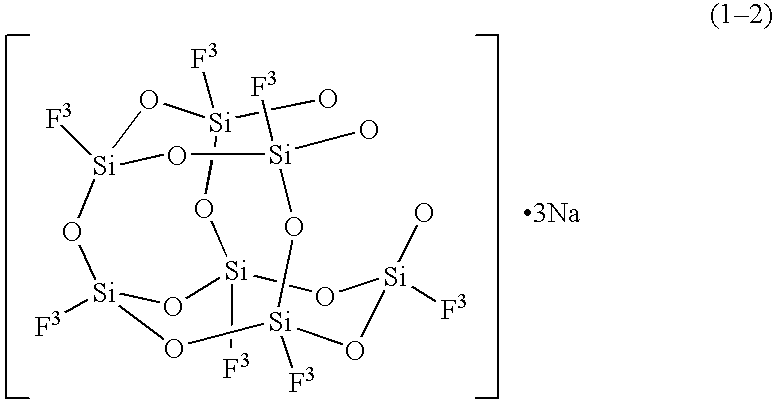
[F3][Si]12O[Si](O)([F3])O[Si]3([F3])O[Si]([F3])(O1)O[Si]([F3])(O[Si](O)([F3])O3)O[Si](O)([F3])O2.[3Na]
